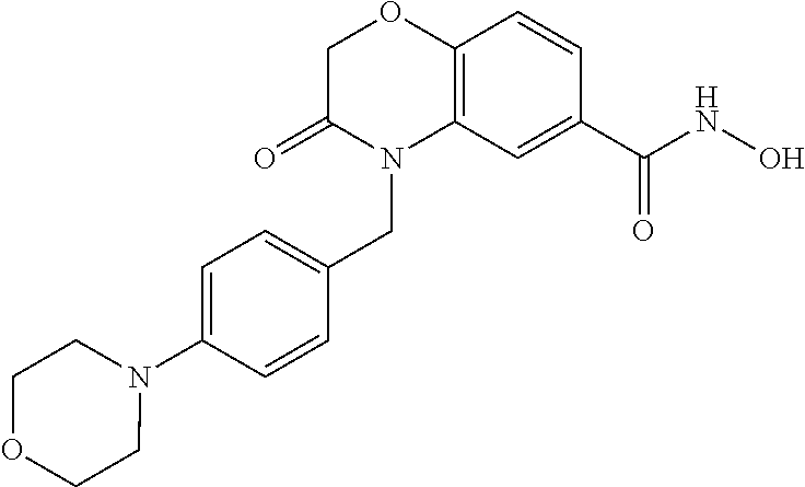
C1C(=O)N(CC2=CC=C(N3CCOCC3)C=C2)C2=C(O1)C=CC(C(NO)=O)=C2
